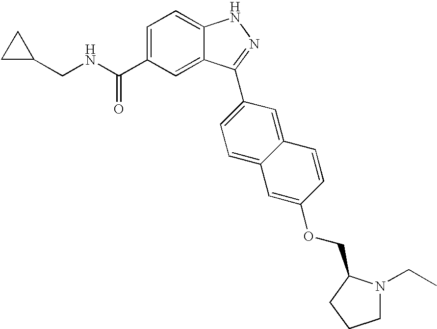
C(C1=CC=C2C(=C1)C(C1=CC=C3C(=C1)C=CC(OCC1N(CC)CCC1)=C3)=NN2)(NCC1CC1)=O
